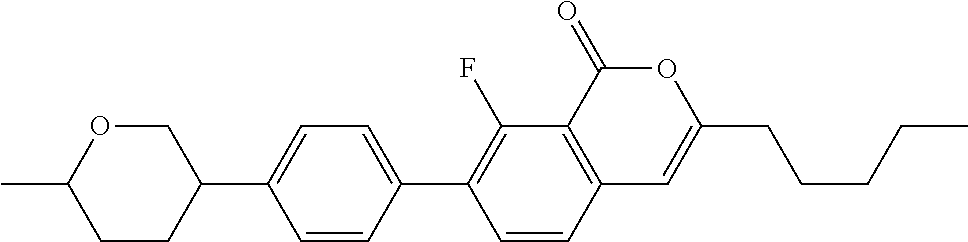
C12=C(C(=O)OC(CCCCC)=C1)C(F)=C(C1=CC=C(C3COC(C)CC3)C=C1)C=C2
